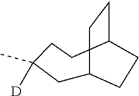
C1C2CCC(CCC1(C)[D])CC2
